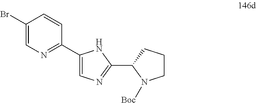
C1(Br)=CN=C(C2=CN=C(C3N([Boc])CCC3)N2)C=C1
